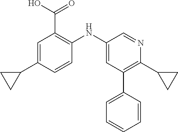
C1=C(C2CC2)C=CC(NC2=CC(C3=CC=CC=C3)=C(C3CC3)N=C2)=C1C(O)=O
